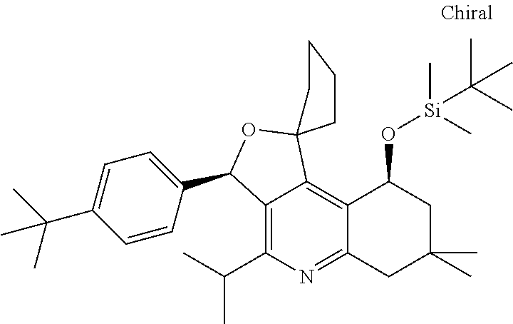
C12=C(C(C)C)N=C3C(=C1C1(OC2C2=CC=C(C(C)(C)C)C=C2)CCCC1)C(O[Si](C)(C)C(C)(C)C)CC(C)(C)C3
